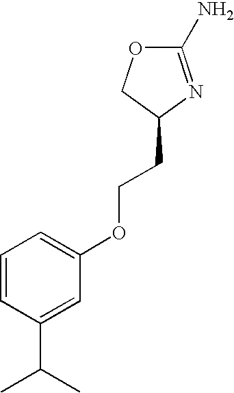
C1(N)=NC(CCOC2=CC=CC(C(C)C)=C2)CO1
